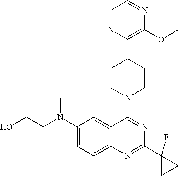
C1=NC(C2CCN(C3=NC(C4(F)CC4)=NC4=CC=C(N(C)CCO)C=C43)CC2)=C(OC)N=C1
